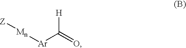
O=C([Ar][Mn][Z])[H]
